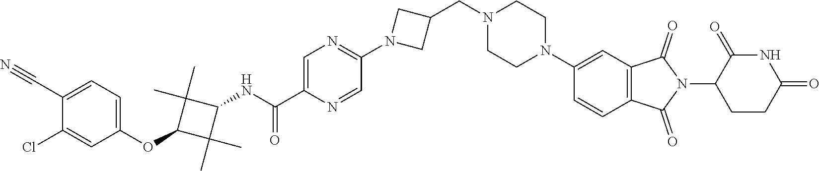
C1(OC2C(C)(C)C(NC(C3=CN=C(N4CC(CN5CCN(C6=CC7=C(C=C6)C(=O)N(C6CCC(=O)NC6=O)C7=O)CC5)C4)C=N3)=O)C2(C)C)=CC=C(C#N)C(Cl)=C1
